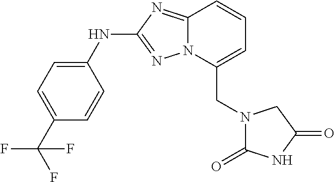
C1(NC2=NN3C(=N2)C=CC=C3CN2C(=O)NC(=O)C2)=CC=C(C(F)(F)F)C=C1
